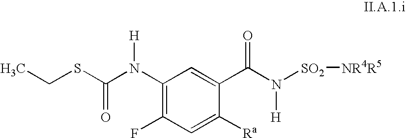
S(C(N([H])C1=C(F)C=C([Ra])C(C(=O)N([H])[SO2][NR4R5])=C1)=O)CC
